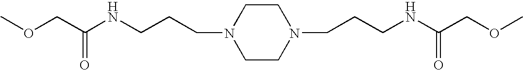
COCC(NCCCN1CCN(CCCNC(COC)=O)CC1)=O
